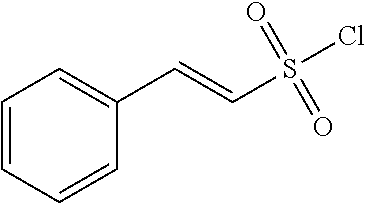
C1=CC=CC(C=CS(Cl)(=O)=O)=C1
